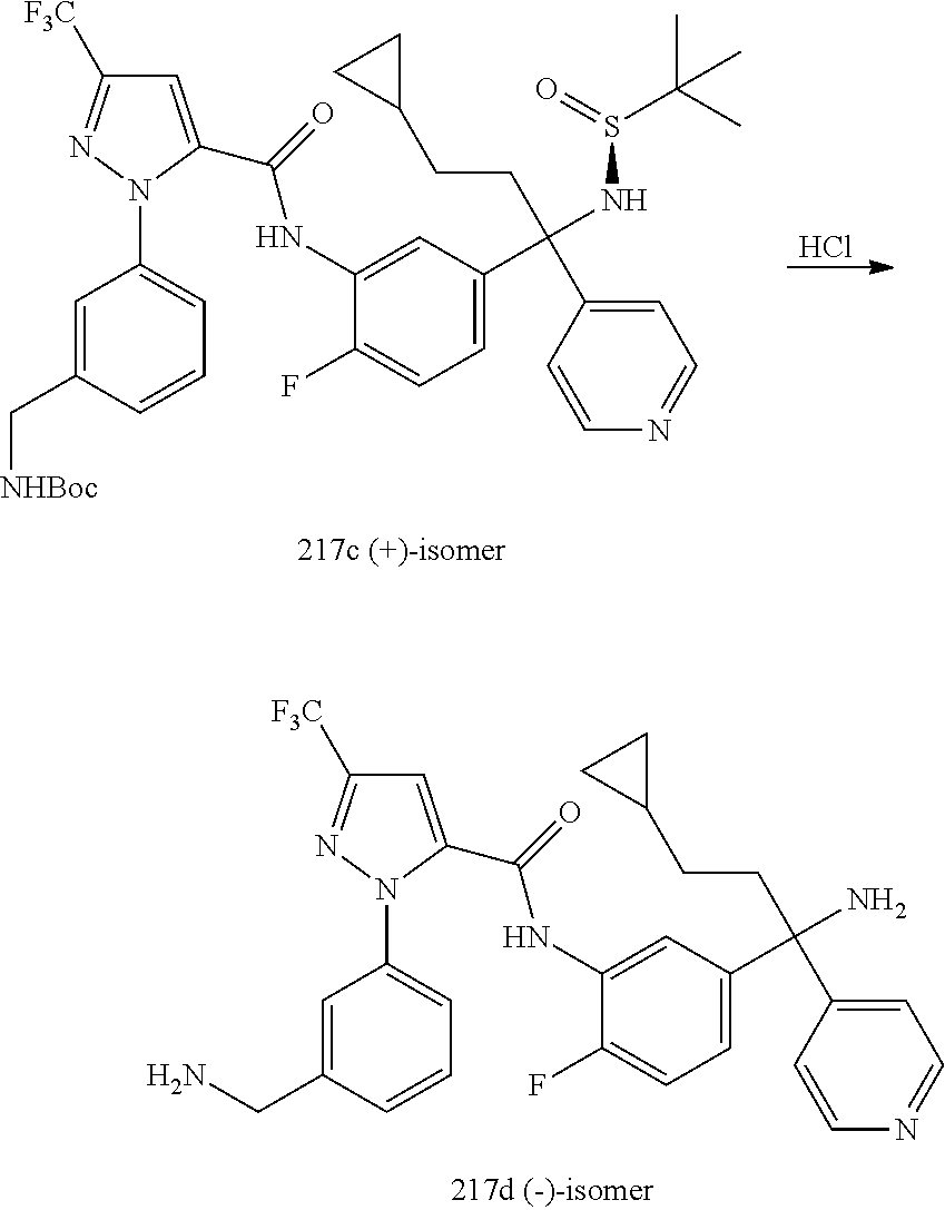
C1=C(CN)C=CC=C1N1C(C(=O)NC2=CC(C(CCC3CC3)(C3=CC=NC=C3)N)=CC=C2F)=CC([F3C])=N1.C1=C(C[NHBoc])C=CC=C1N1C(C(=O)NC2=CC(C(CCC3CC3)(C3=CC=NC=C3)NS(C(C)(C)C)=O)=CC=C2F)=CC([F3C])=N1.Cl
